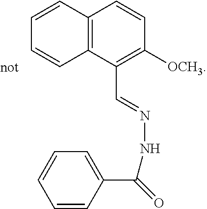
C12=C(C(C=NNC(=O)C3=CC=CC=C3)=C([OCH3])C=C1)C=CC=C2
